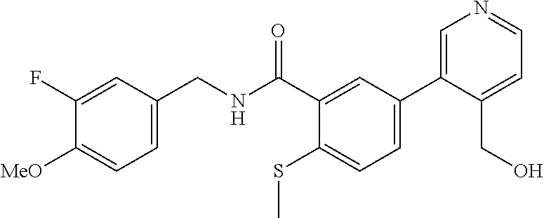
C1=C(CNC(C2=CC(C3=CN=CC=C3CO)=CC=C2SC)=O)C=C(F)C([MeO])=C1
